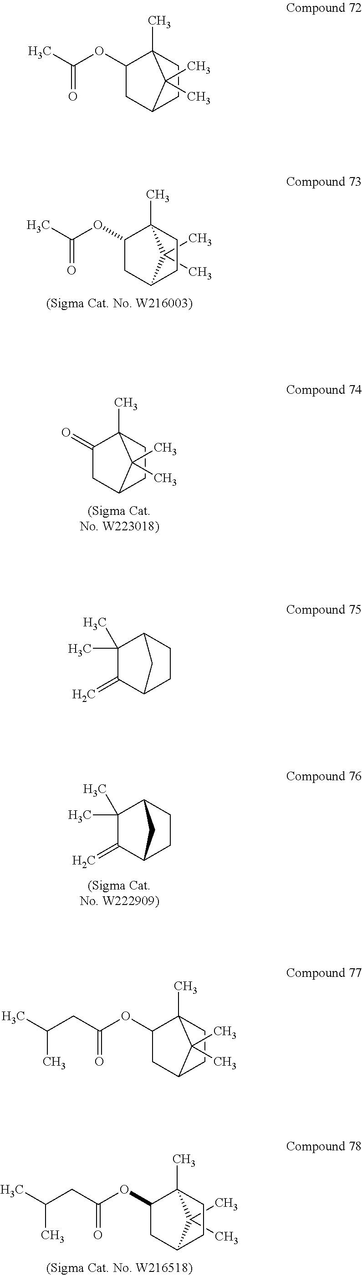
O(C(C)=O)C1CC2C(C)(C)C1(C)CC2.O=C1CC2CCC1(C)C2(C)C.C1(=C)C2CCC(C2)C1(C)C.O(C1CC2CCC1(C)C2(C)C)C(=O)CC(C)C.O(C(CC(C)C)=O)C1CC2C(C)(C)C1(C)CC2.O(C(C)=O)C1CC2CCC1(C)C2(C)C.C1(=C)C2CCC(C2)C1(C)C
